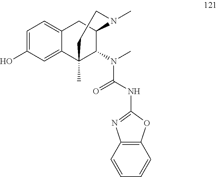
C1=C(O)C=C2C(=C1)CC1C(N(C(NC3=NC4=C(O3)C=CC=C4)=O)C)C2(C)CCN1C
